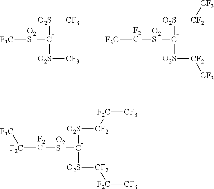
[O2S](C([O2S][CF3])[O2S][F3C])[CF3].[O2S](C([O2S][CF2][CF3])[O2S][F2C][F3C])[CF2][CF3].[O2S](C([O2S][CF2][F2C][CF3])[O2S][F2C][F2C][F3C])[CF2][F2C][CF3]
